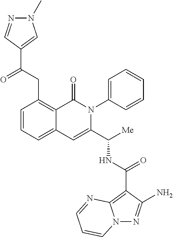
N12N=C(N)C(C(NC(C3=CC4=CC=CC(CC(C5=CN(C)N=C5)=O)=C4C(=O)N3C3=CC=CC=C3)[Me])=O)=C1N=CC=C2
